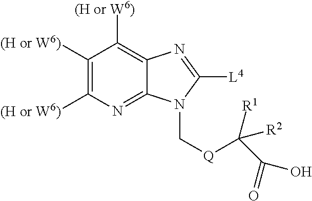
C1([(H or W6)])=C([(H or W6)])N=C2C(=C1[(H or W6)])N=C([L4])N2C[Q]C([R1])(C(O)=O)[R2]
